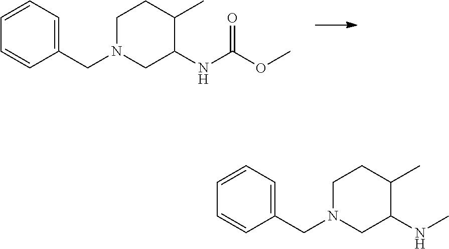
C1=CC=C(CN2CC(NC(OC)=O)C(C)CC2)C=C1.C1=CC=C(CN2CC(NC)C(C)CC2)C=C1
